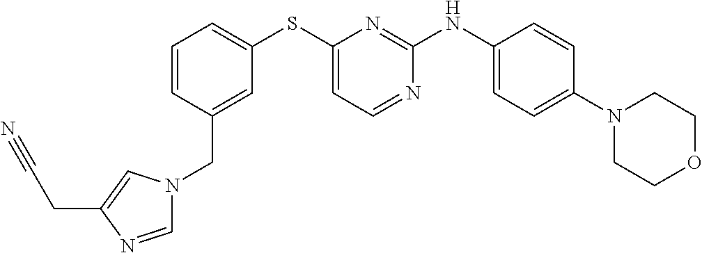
C1=CC(CN2C=NC(CC#N)=C2)=CC(SC2=CC=NC(NC3=CC=C(N4CCOCC4)C=C3)=N2)=C1
